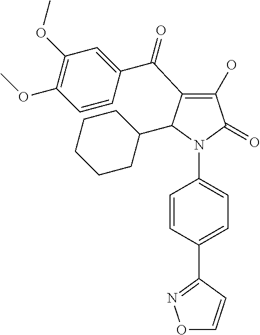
C1(O)=C(C(C2=CC(OC)=C(OC)C=C2)=O)C(C2CCCCC2)N(C2=CC=C(C3=NOC=C3)C=C2)C1=O
